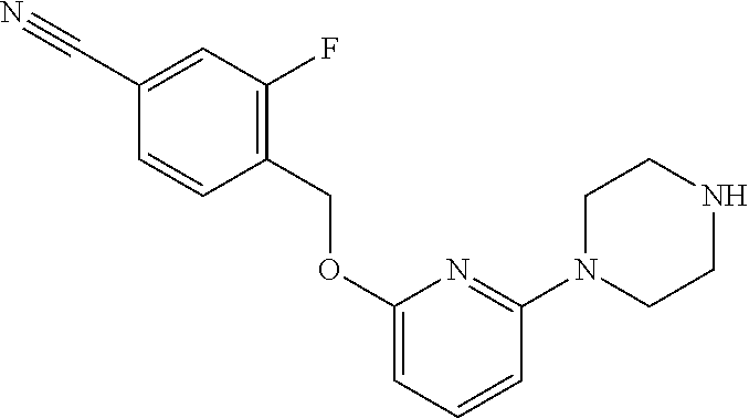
C1(C#N)=CC(F)=C(COC2=CC=CC(N3CCNCC3)=N2)C=C1
